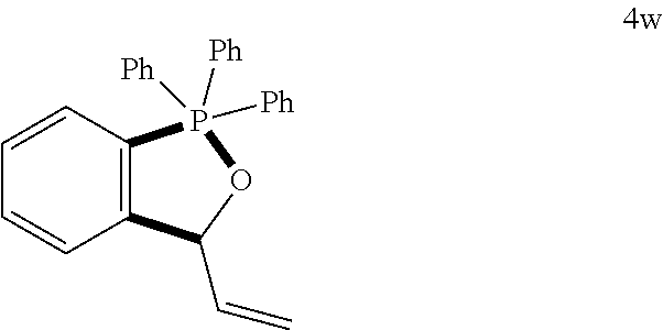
C1=CC2=C(C=C1)C(C=C)OP2([Ph])([Ph])[Ph]
